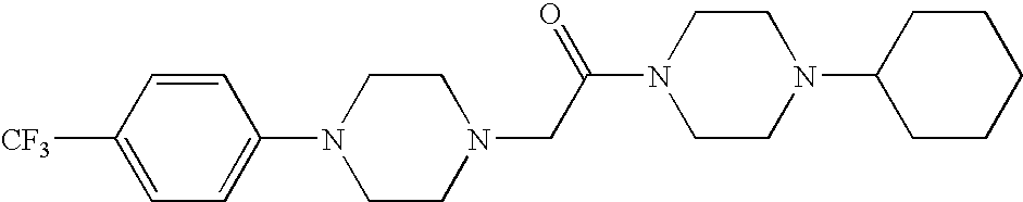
N1(CC(N2CCN(C3CCCCC3)CC2)=O)CCN(C2=CC=C([CF3])C=C2)CC1
